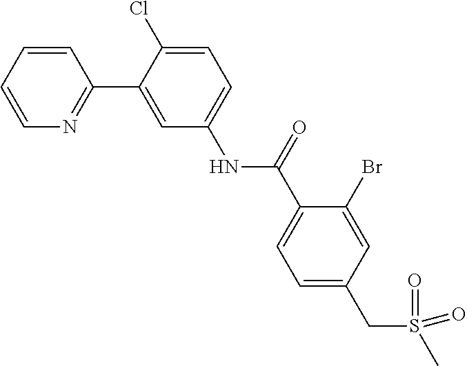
C1=CC=CN=C1C1=CC(NC(C2=CC=C(CS(C)(=O)=O)C=C2Br)=O)=CC=C1Cl
